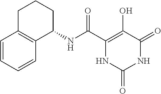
C(C1=C(O)C(=O)NC(=O)N1)(=O)NC1CCCC2=C1C=CC=C2
